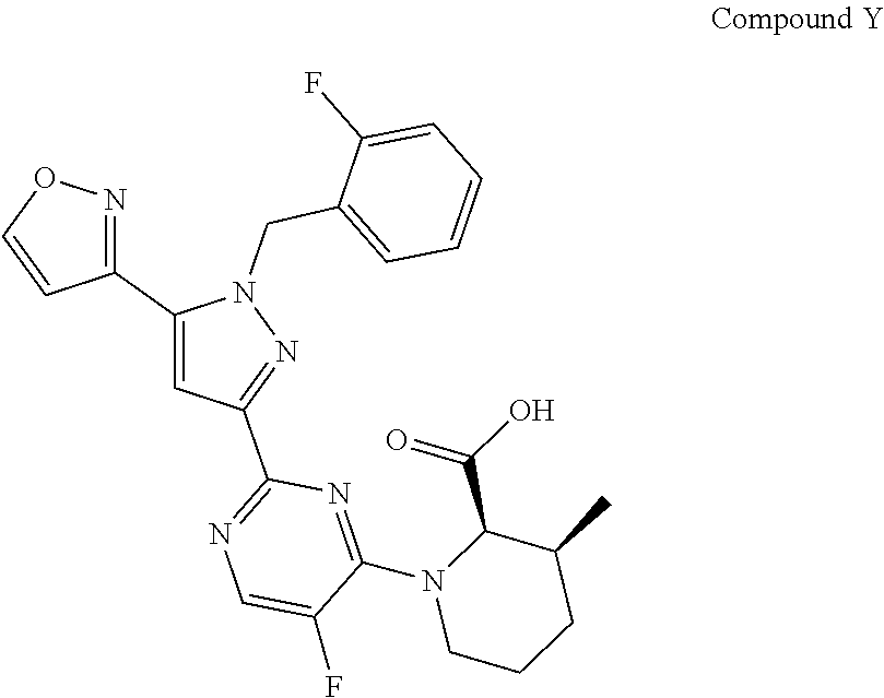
C1CN(C2=NC(C3=NN(CC4=CC=CC=C4F)C(C4=NOC=C4)=C3)=NC=C2F)C(C(=O)O)C(C)C1
